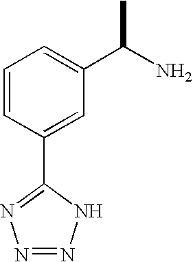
C1=CC(C2=NN=NN2)=CC(C(N)C)=C1
